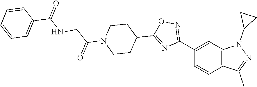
C1=C(C2=NOC(C3CCN(C(CNC(C4=CC=CC=C4)=O)=O)CC3)=N2)C=CC2=C1N(C1CC1)N=C2C
